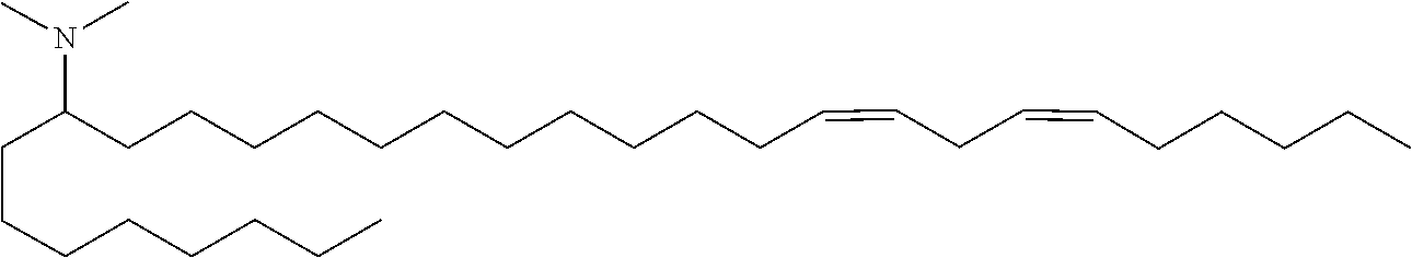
C(CCC(N(C)C)CCCCCCCCCCCC=CCC=CCCCCC)CCCCC
